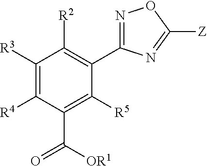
C1([R3])=C([R4])C(C(=O)[OR1])=C([R5])C(C2=NOC([Z])=N2)=C1[R2]
